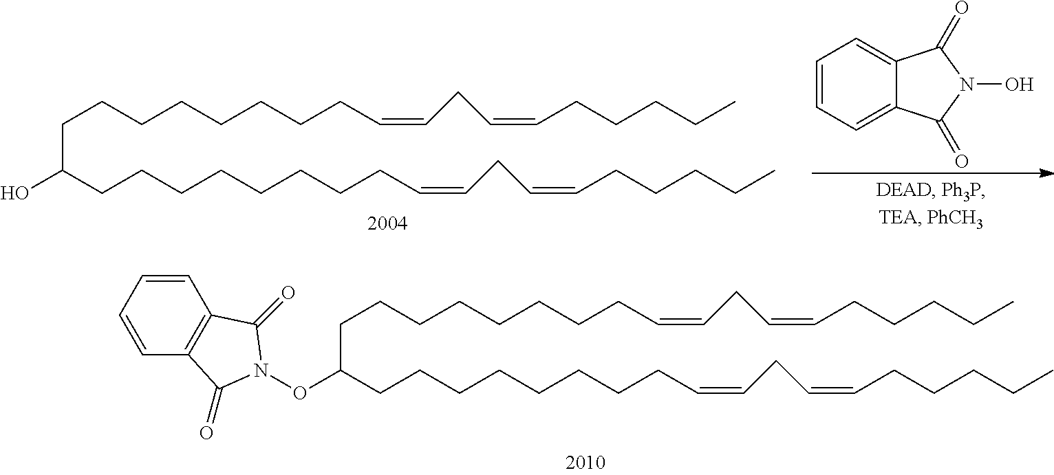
C(C(CCCCCCCCC=CCC=CCCCCC)O)CCCCCCCC=CCC=CCCCCC.C1=CC=C2C(=C1)C(=O)N(O)C2=O.C(C(CCCCCCCCC=CCC=CCCCCC)ON1C(=O)C2=C(C=CC=C2)C1=O)CCCCCCCC=CCC=CCCCCC
